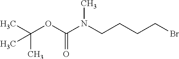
CC(OC(N(CCCCBr)C)=O)(C)C
